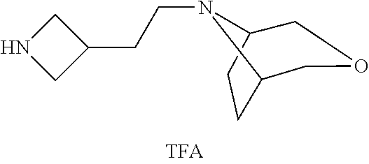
N1CC(CCN2C3CCC2COC3)C1
